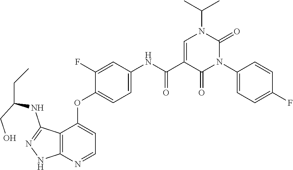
N1=C(NC(CO)CC)C2=C(N=CC=C2OC2=CC=C(NC(C3=CN(C(C)C)C(=O)N(C4=CC=C(F)C=C4)C3=O)=O)C=C2F)N1
